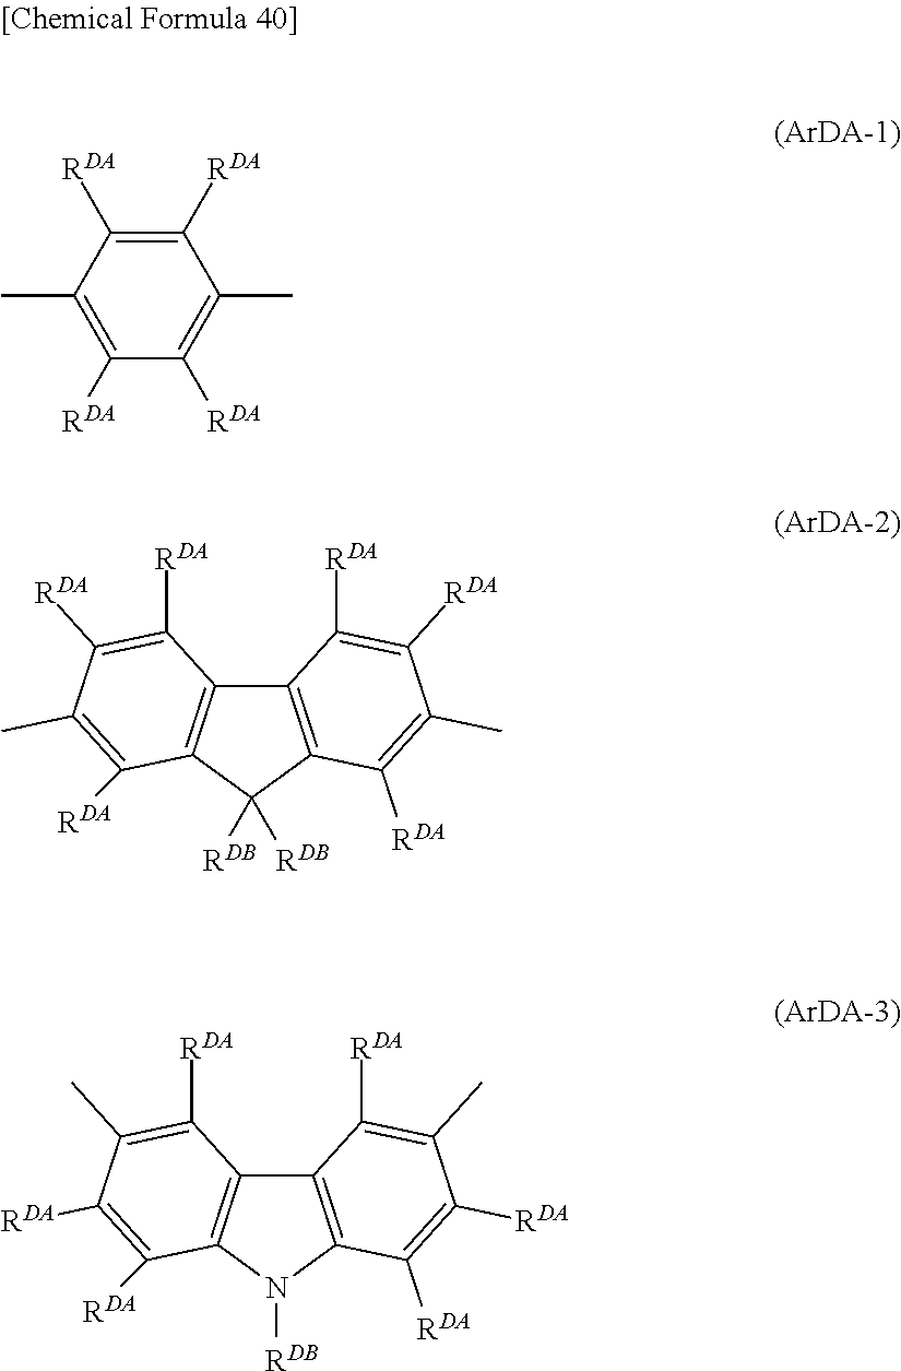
C12=C(C([RDB])([RDB])C3=C1C([RDA])=C([RDA])C(C)=C3[RDA])C([RDA])=C(C)C([RDA])=C2[RDA].C1([RDA])=C([RDA])C(C)=C([RDA])C([RDA])=C1C.C12=C(N([RDB])C3=C1C([RDA])=C(C)C([RDA])=C3[RDA])C([RDA])=C([RDA])C(C)=C2[RDA]
